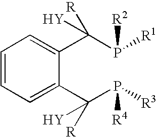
C1=CC=C(C(P([R3])[R4])([R])[Y])C(C(P([R1])[R2])([R])[Y])=C1
